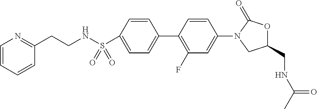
S(=O)(=O)(NCCC1=NC=CC=C1)C1=CC=C(C2=C(F)C=C(N3CC(CNC(C)=O)OC3=O)C=C2)C=C1
